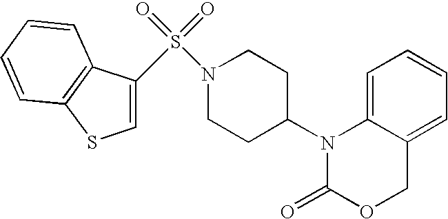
C1=C2C(=CC=C1)COC(=O)N2C1CCN(S(=O)(=O)C2=CSC3=C2C=CC=C3)CC1
